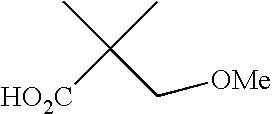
CC(C)([HO2C])C[OMe]
